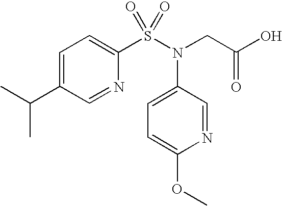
CC(C)C1=CC=C(S(N(CC(O)=O)C2=CC=C(OC)N=C2)(=O)=O)N=C1
